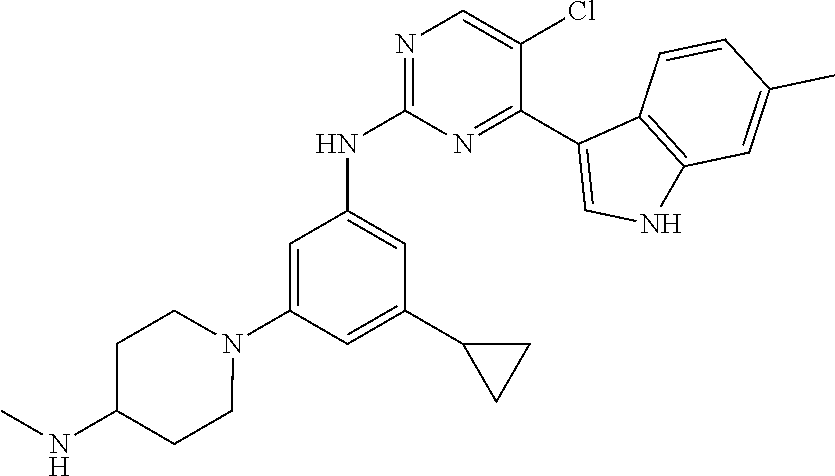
C1=C(N2CCC(NC)CC2)C=C(C2CC2)C=C1NC1=NC=C(Cl)C(C2=CNC3=C2C=CC(C)=C3)=N1
